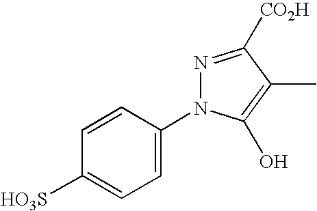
C1=CC([HO3S])=CC=C1N1N=C([CO2H])C(C)=C1O
